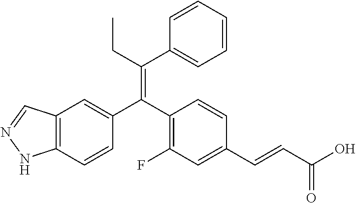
C12=C(C=CC(C(C3=C(F)C=C(C=CC(O)=O)C=C3)=C(CC)C3=CC=CC=C3)=C1)NN=C2
